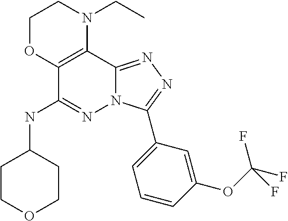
C1OC2=C(N(CC)C1)C1=NN=C(C3=CC=CC(OC(F)(F)F)=C3)N1N=C2NC1CCOCC1
